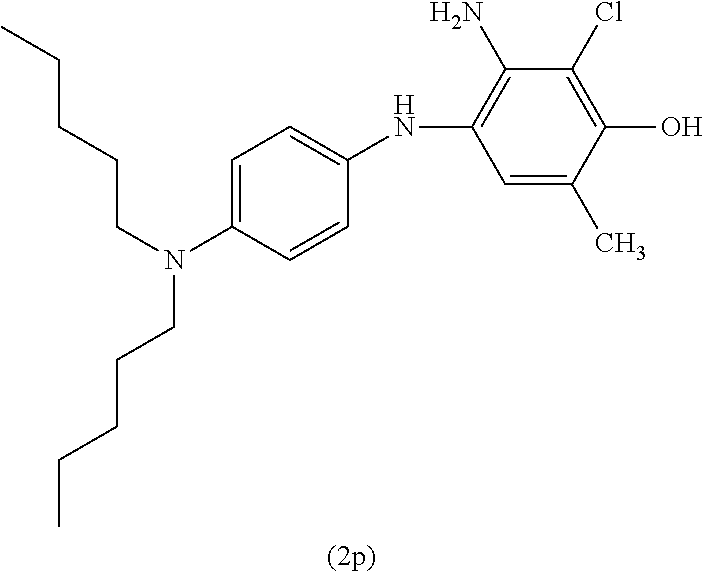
C1=C(C)C(O)=C(Cl)C(N)=C1NC1=CC=C(N(CCCCC)CCCCC)C=C1
